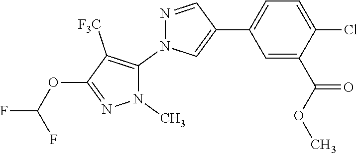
C1=C(C2=CN(C3=C([F3C])C(OC(F)F)=NN3C)N=C2)C=C(C(OC)=O)C(Cl)=C1
